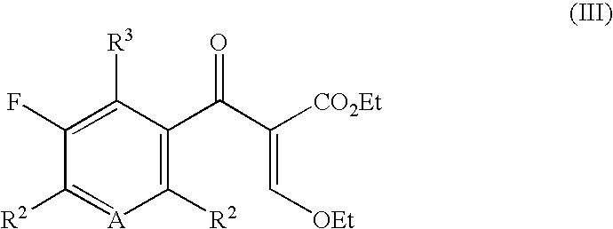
C1([R2])=C(C(C([CO2Et])=C[OEt])=O)C([R3])=C(F)C([R2])=[A]1
